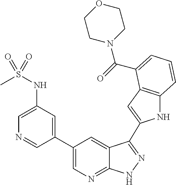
C1(C2=CN=C3C(=C2)C(C2=CC4=C(N2)C=CC=C4C(=O)N2CCOCC2)=NN3)=CC(NS(C)(=O)=O)=CN=C1
